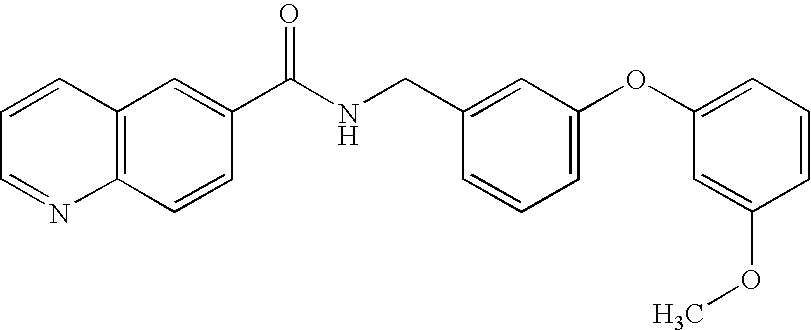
C1=CC=NC2=C1C=C(C(NCC1=CC(OC3=CC=CC(OC)=C3)=CC=C1)=O)C=C2
